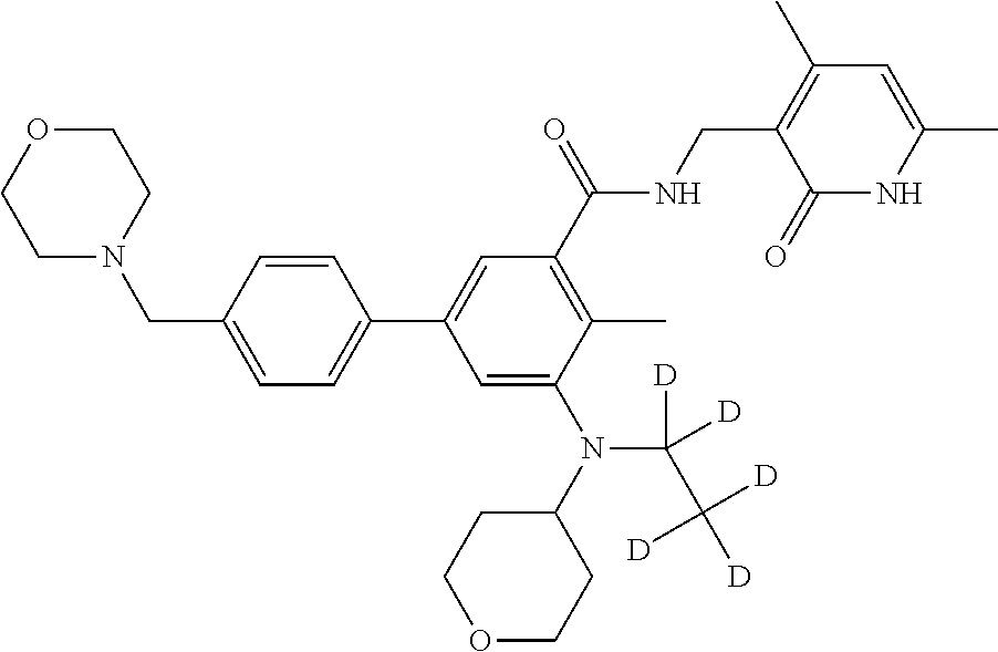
C1=C(C)NC(=O)C(CNC(C2=C(C)C(N(C3CCOCC3)C(C([D])([D])[D])([D])[D])=CC(C3=CC=C(CN4CCOCC4)C=C3)=C2)=O)=C1C
